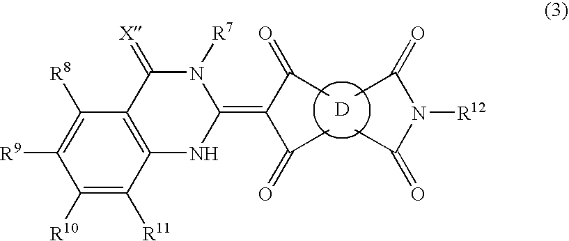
[D].C(C(=C1NC2=C(C([R8])=C([R9])C([R10])=C2[R11])C(=[X])N1[R7])C(=O)C)(=O)C.C(N(C(=O)C)[R12])(=O)C
